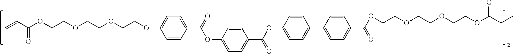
C1=CC(C(=O)OC2=CC=C(C(OC3=CC=C(C4=CC=C(C(OCCOCCOCCOC(CC)=O)=O)C=C4)C=C3)=O)C=C2)=CC=C1OCCOCCOCCOC(C=C)=O
